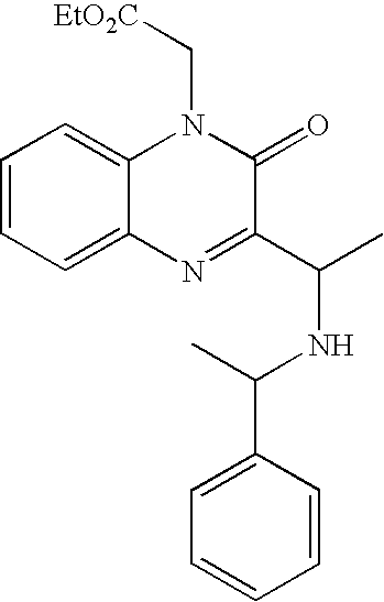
C1=CC=C2C(=C1)N(C[EtO2C])C(=O)C(C(NC(C)C1=CC=CC=C1)C)=N2
